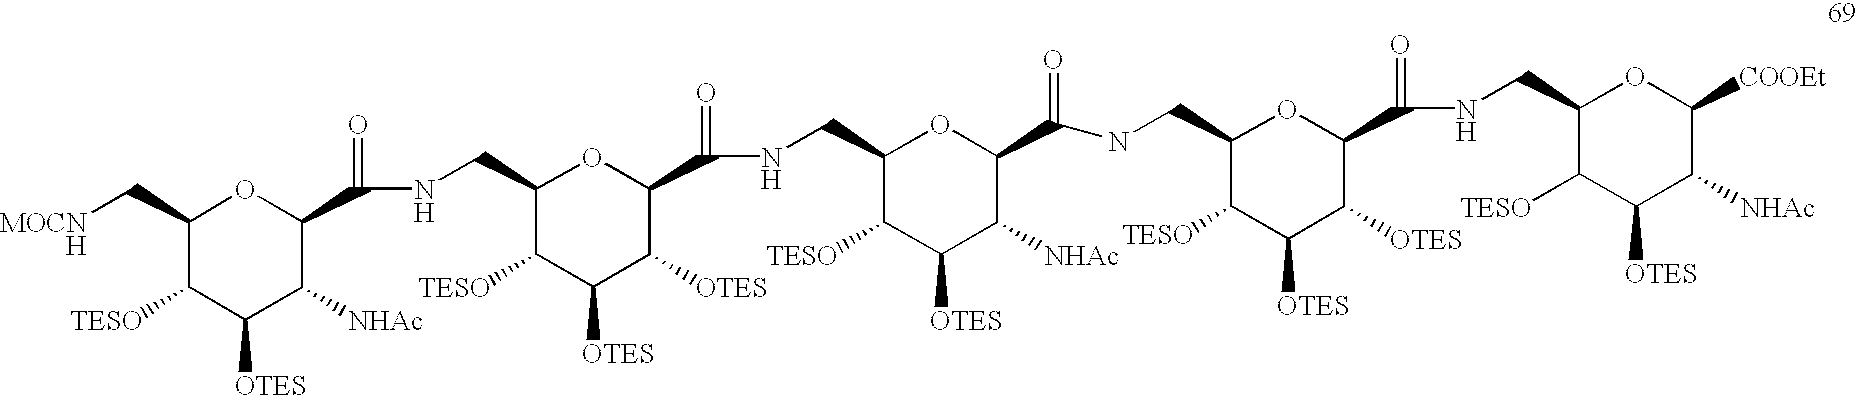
C1(C[MOCNH])C([TESO])C([OTES])C([NHAc])C(C(=O)NCC2C([TESO])C([OTES])C([OTES])C(C(=O)NCC3C([TESO])C([OTES])C([NHAc])C(C(=O)NCC4C([TESO])C([OTES])C([OTES])C(C(NCC5C([TESO])C([OTES])C([NHAc])C([COOEt])O5)=O)O4)O3)O2)O1
